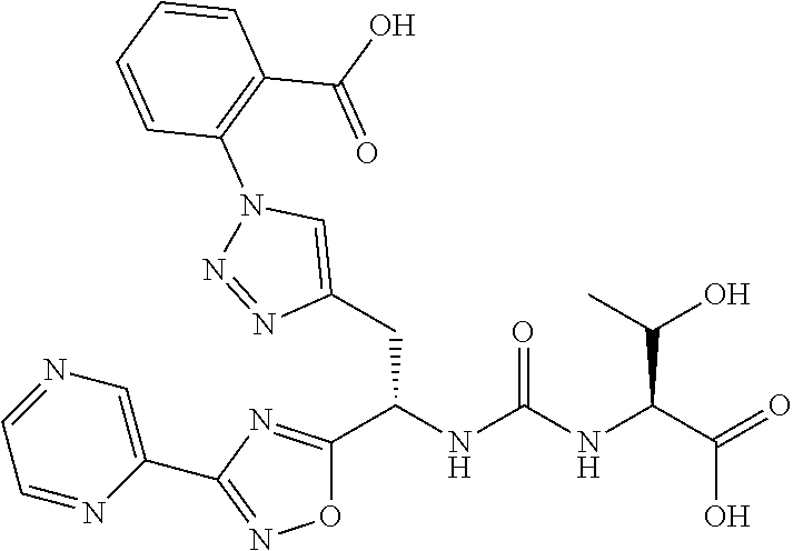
O1C(C(NC(NC(C(=O)O)C(C)O)=O)CC2=CN(C3=C(C(O)=O)C=CC=C3)N=N2)=NC(C2=CN=CC=N2)=N1
